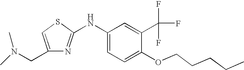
C1=C(CN(C)C)N=C(NC2=CC=C(OCCCCC)C(C(F)(F)F)=C2)S1
